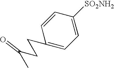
C1=CC(CCC(C)=O)=CC=C1[SO2NH2]
